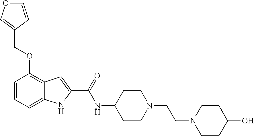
C1=CC=C2C(=C1OCC1=COC=C1)C=C(C(=O)NC1CCN(CCN3CCC(O)CC3)CC1)N2
